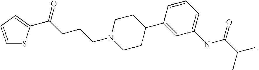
C(CCCN1CCC(C2=CC(NC(C(C)C)=O)=CC=C2)CC1)(=O)C1=CC=CS1
